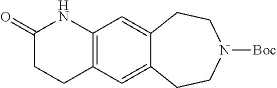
C1(=O)CCC2=C(C=C3C(=C2)CCN([Boc])CC3)N1
